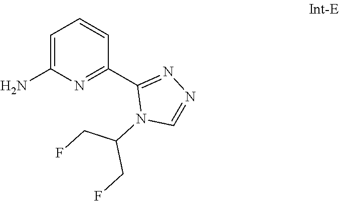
C1=C(N)N=C(C2=NN=CN2C(CF)CF)C=C1
